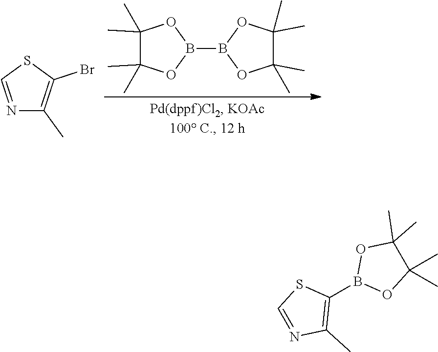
B1(B2OC(C)(C)C(C)(C)O2)OC(C)(C)C(C)(C)O1.N1=CSC(Br)=C1C.B1(C2=C(C)N=CS2)OC(C)(C)C(C)(C)O1
